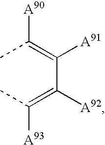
CC(=C(C(=C([A93])C)[A92])[A91])[A90]
